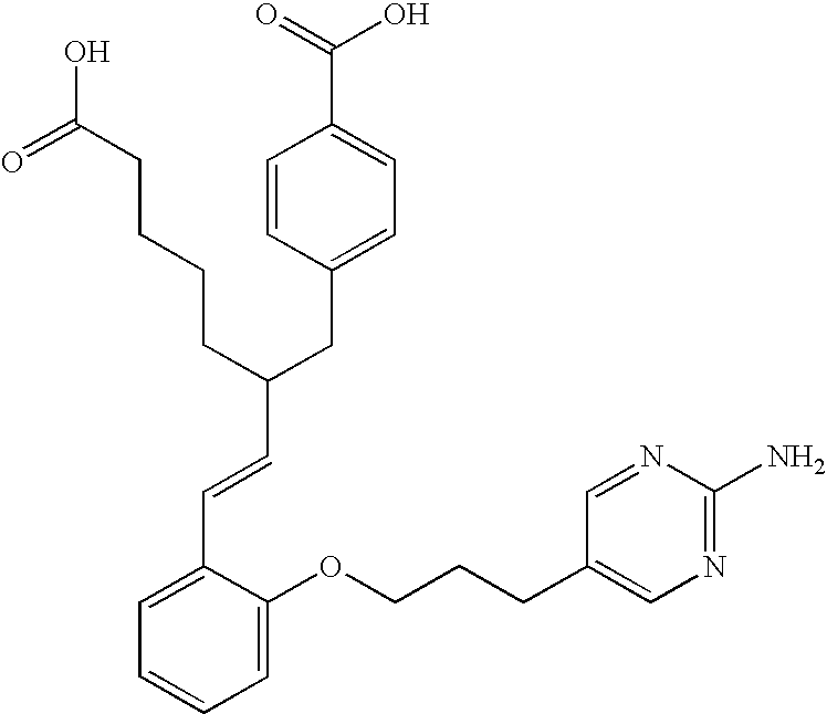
C1=C(OCCCC2=CN=C(N)N=C2)C(C=CC(CC2=CC=C(C(=O)O)C=C2)CCCCC(O)=O)=CC=C1
